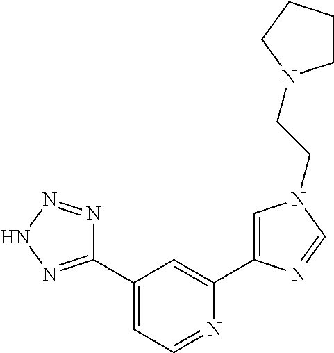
C1(C2=NNN=N2)=CC=NC(C2=CN(CCN3CCCC3)C=N2)=C1
